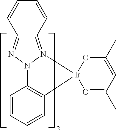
N12C3=C(C=CC=C3)[Ir]3(N1=C1C(=N2)C=CC=C1)O=C(C)C=C(C)O3
